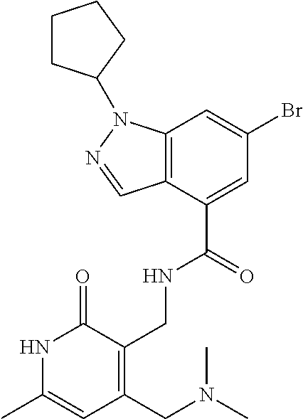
C12=C(C(C(=O)NCC3=C(CN(C)C)C=C(C)NC3=O)=CC(Br)=C1)C=NN2C1CCCC1
